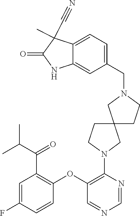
N1(C2=C(OC3=C(C(C(C)C)=O)C=C(F)C=C3)C=NC=N2)CC2(CC1)CCN(CC1=CC=C3C(=C1)NC(=O)C3(C#N)C)C2
